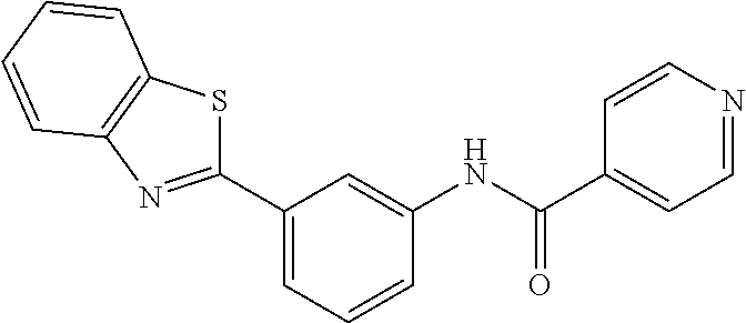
C1(C2=NC3=C(S2)C=CC=C3)=CC=CC(NC(C2=CC=NC=C2)=O)=C1
